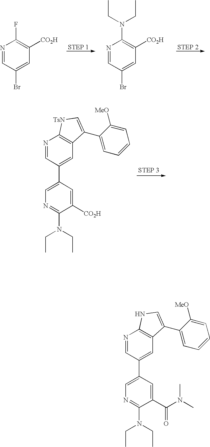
N1=CC(Br)=CC([CO2H])=C1F.N1=CC(Br)=CC([CO2H])=C1N(CC)CC.N1=CC(C2=CN=C(N(CC)CC)C([CO2H])=C2)=CC2=C1[TsN]C=C2C1=CC=CC=C1[MeO].N1=CC(C2=CN=C(N(CC)CC)C(C(N(C)C)=O)=C2)=CC2=C1NC=C2C1=CC=CC=C1[MeO]
